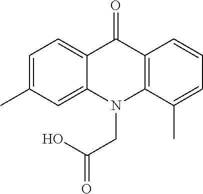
C12=C(C=CC=C1C)C(=O)C1=CC=C(C)C=C1N2CC(=O)O
